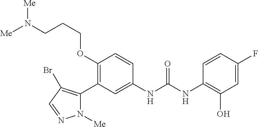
C1(OCCCN([Me])[Me])=C(C2=C(Br)C=NN2[Me])C=C(NC(NC2=C(O)C=C(F)C=C2)=O)C=C1
